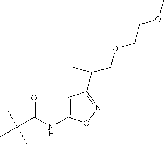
C(C(C)(C)C)(=O)NC1=CC(C(COCCOC)(C)C)=NO1
